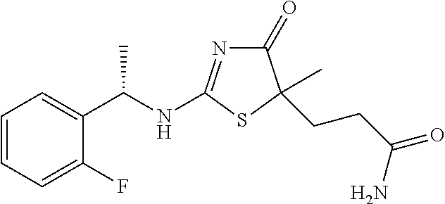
C1=CC=C(F)C(C(NC2=NC(=O)C(CCC(N)=O)(C)S2)C)=C1
